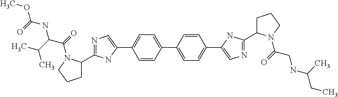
C1C(C2=NC=C(C3=CC=C(C4=CC=C(C5=CN=C(C6CCCN6C(=O)CNC(CC)C)N5)C=C4)C=C3)N2)N(C(=O)C(C(C)C)NC(OC)=O)CC1
